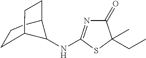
C1(=O)N=C(NC2C3CCC2CCC3)SC1(CC)C
